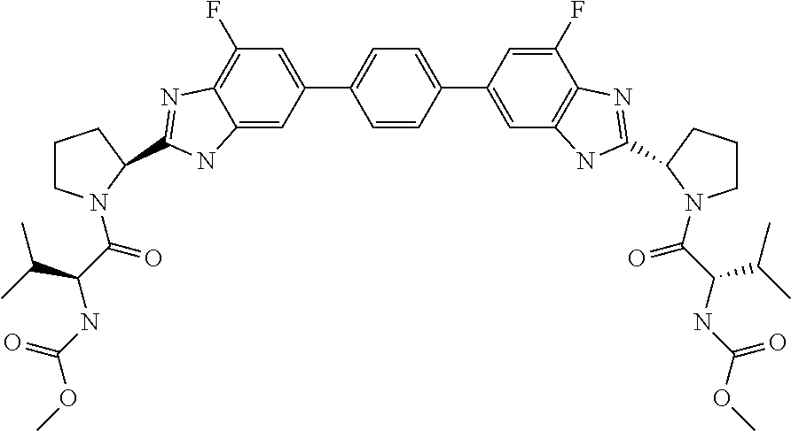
C1=CC(C2=CC3=C(C(F)=C2)N=C(C2CCCN2C(C(NC(OC)=O)C(C)C)=O)N3)=CC=C1C1=CC(F)=C2C(=C1)NC(C1N(C(C(C(C)C)NC(OC)=O)=O)CCC1)=N2
